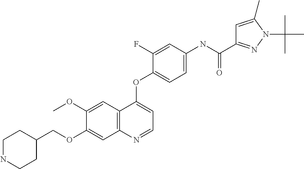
C1(OC)=CC2=C(C=C1OCC1CCNCC1)N=CC=C2OC1=CC=C(NC(C2=NN(C(C)(C)C)C(C)=C2)=O)C=C1F
